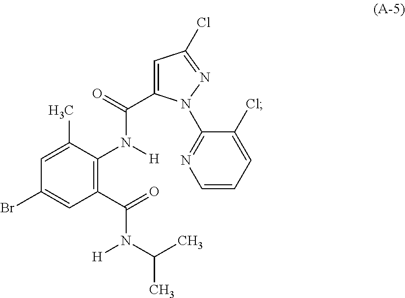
C1(C(=O)N(C(C)C)[H])=C(N([H])C(=O)C2=CC(Cl)=NN2C2=NC=CC=C2Cl)C(C)=CC(Br)=C1
